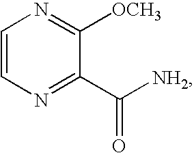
C1=CN=C(C([NH2])=O)C([OCH3])=N1
